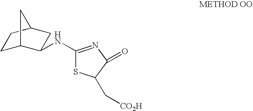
C1C2CC(C1)CC2NC1=NC(=O)C(C[CO2H])S1
